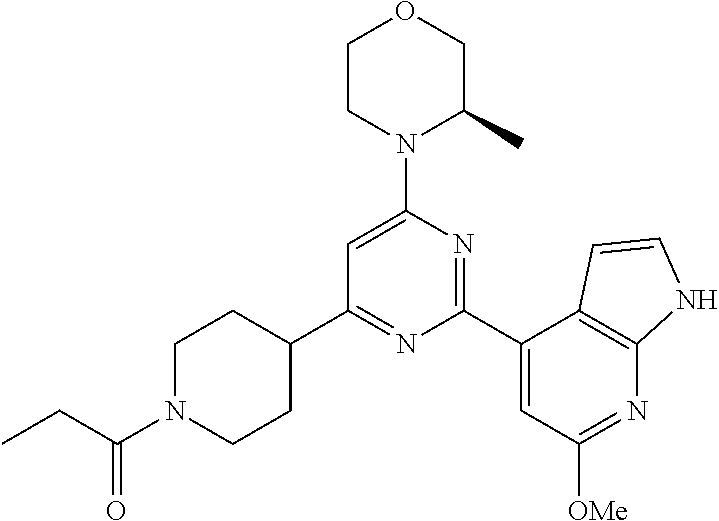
C1(C2=NC(C3=CC([OMe])=NC4=C3C=CN4)=NC(N3C(C)COCC3)=C2)CCN(C(CC)=O)CC1
